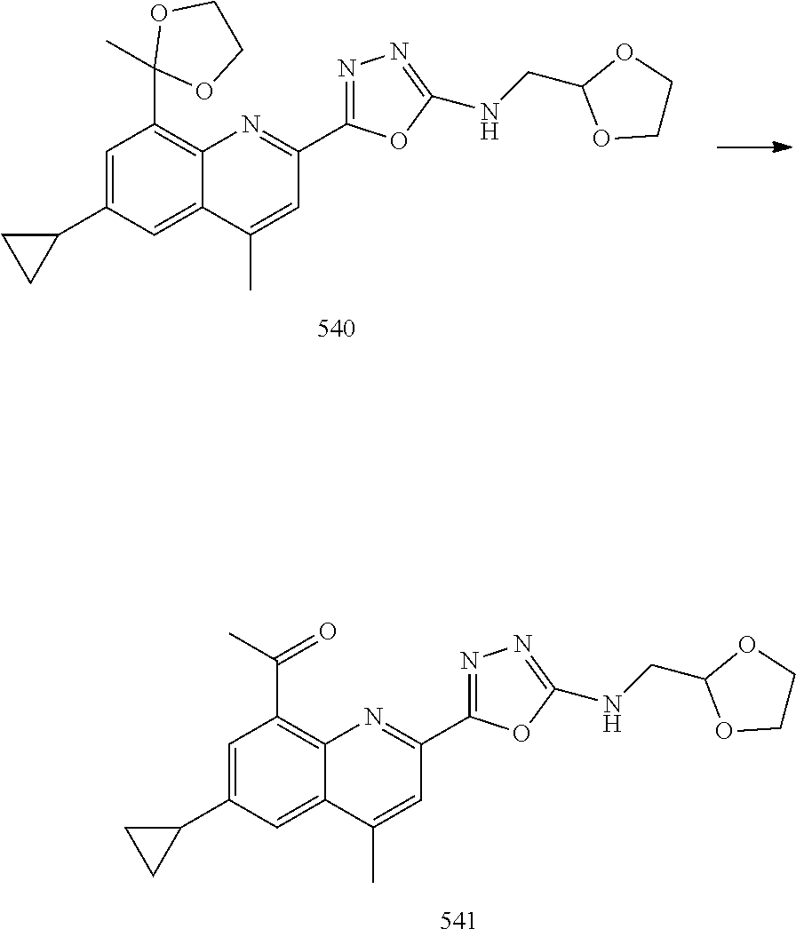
C12=C(C3(C)OCCO3)C=C(C3CC3)C=C1C(C)=CC(C1=NN=C(NCC3OCCO3)O1)=N2.C12=C(C(C)=O)C=C(C3CC3)C=C1C(C)=CC(C1=NN=C(NCC3OCCO3)O1)=N2
